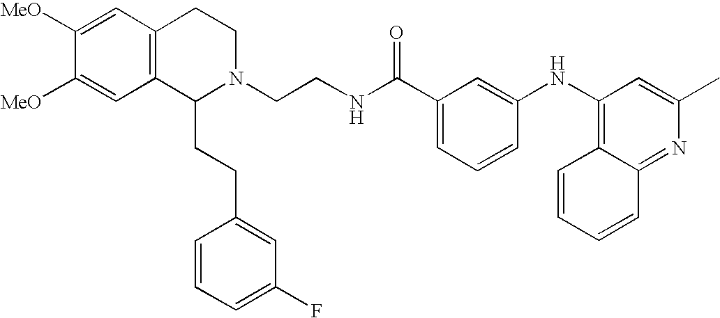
C12=C(C=C([MeO])C([MeO])=C1)CCN(CCNC(C1=CC=CC(NC3=C4C(=NC(C)=C3)C=CC=C4)=C1)=O)C2CCC1=CC(F)=CC=C1
